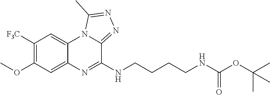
COC1=C([F3C])C=C2C(=C1)N=C(NCCCCNC(OC(C)(C)C)=O)C1=NN=C(C)N21
